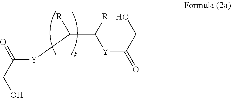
C([Y]C(C([R])[Y]C(CO)=O)[R])(CO)=O
